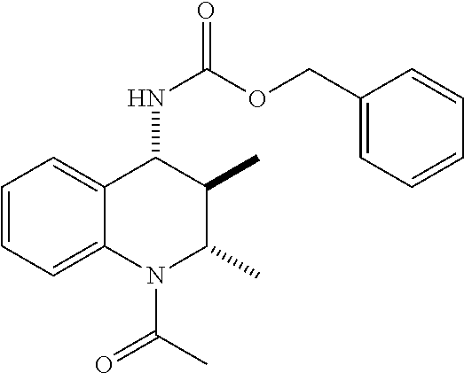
C1=CC=C2C(=C1)C(NC(=O)OCC1=CC=CC=C1)C(C)C(C)N2C(=O)C
